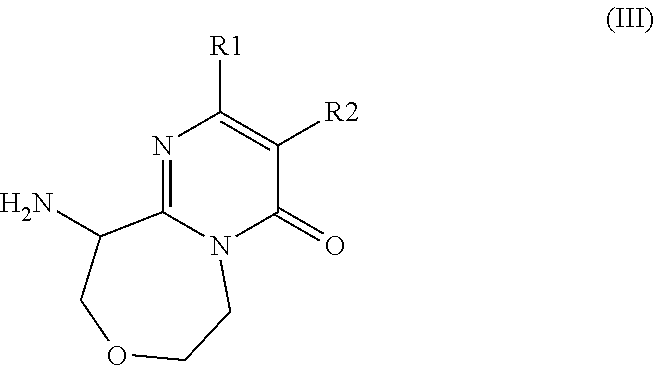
N1=C2N(C(=O)C([R2])=C1[R1])CCOCC2N
